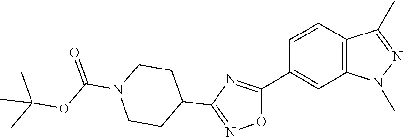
C1CC(C2=NOC(C3=CC4=C(C=C3)C(C)=NN4C)=N2)CCN1C(=O)OC(C)(C)C
